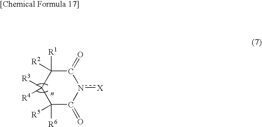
C1(=O)C([R1])([R2])C([R3])([R4])C([R6])([R5])C(=O)N1[X]
